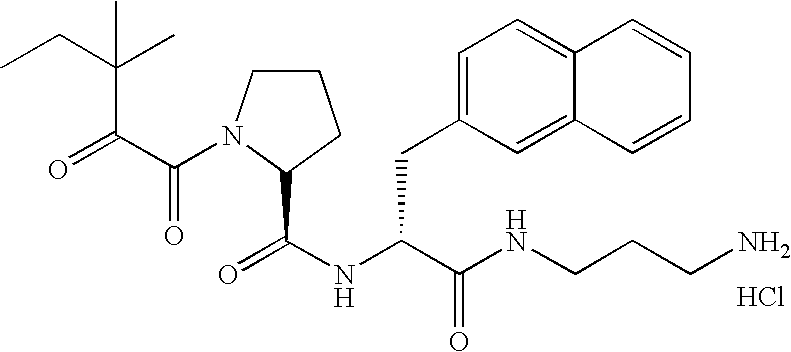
Cl.N(C(C(NCCCN)=O)CC1=CC=C2C(=C1)C=CC=C2)C(=O)C1N(C(=O)C(=O)C(CC)(C)C)CCC1
